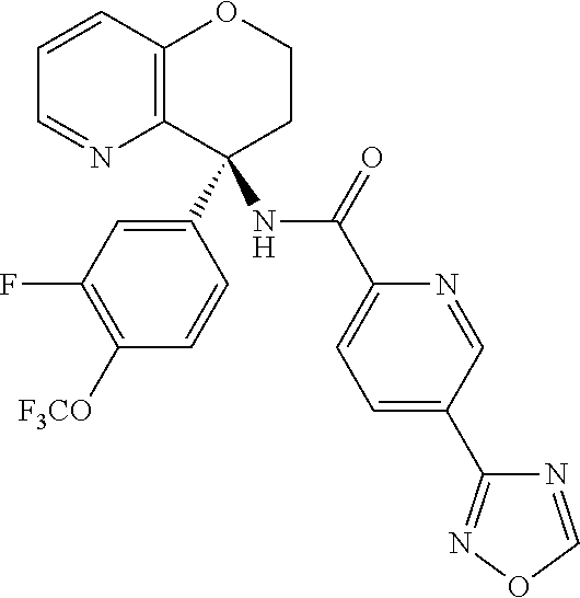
C1(C2(NC(=O)C3=CC=C(C4=NOC=N4)C=N3)C3=C(OCC2)C=CC=N3)=CC(F)=C([F3CO])C=C1
